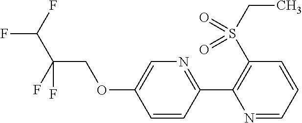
C1(C2=C(S(CC)(=O)=O)C=CC=N2)=NC=C(OCC(F)(F)C(F)F)C=C1
